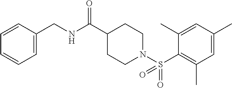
C(NC(C1CCN(S(C2=C(C)C=C(C)C=C2C)(=O)=O)CC1)=O)C1=CC=CC=C1
